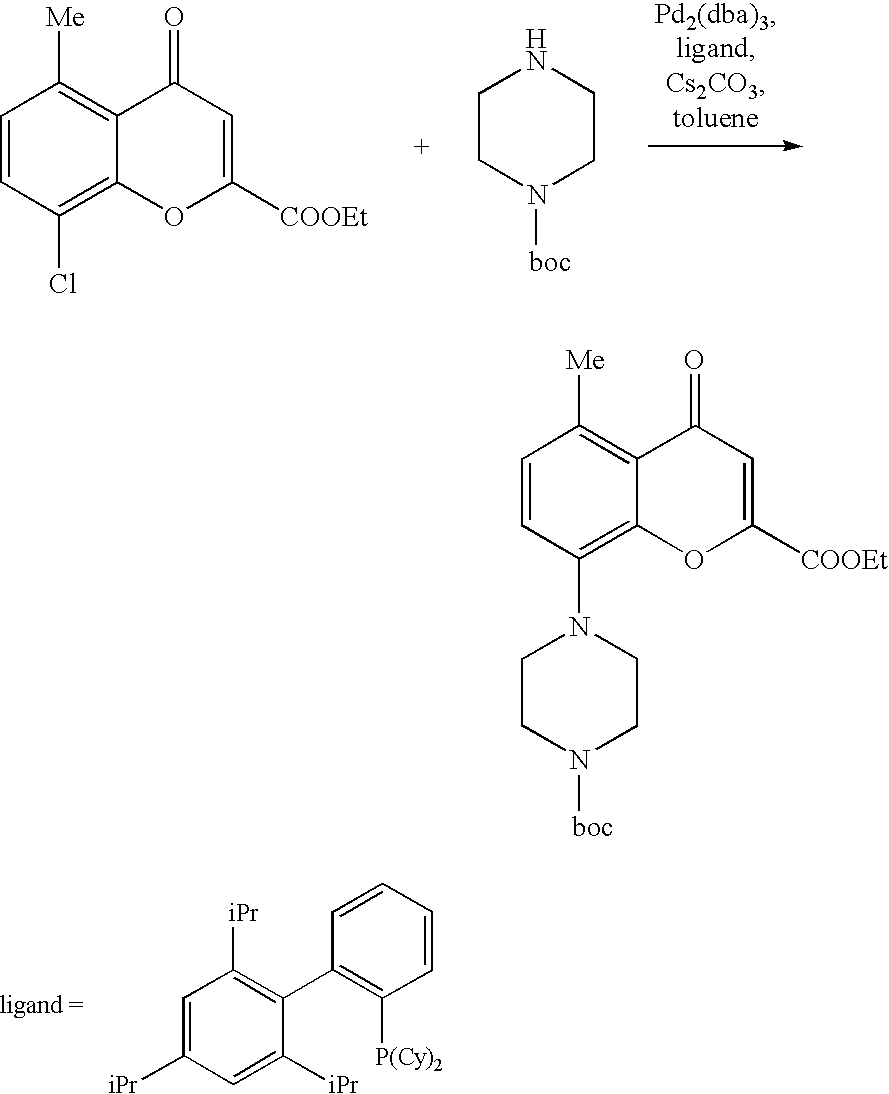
C1=CC(Cl)=C2C(=C1[Me])C(=O)C=C([COOEt])O2.C1CN([boc])CCN1.C1=C([iPr])C=C([iPr])C(C2=C([P(Cy)2])C=CC=C2)=C1[iPr].C1=CC(N2CCN([boc])CC2)=C2C(=C1[Me])C(=O)C=C([COOEt])O2
